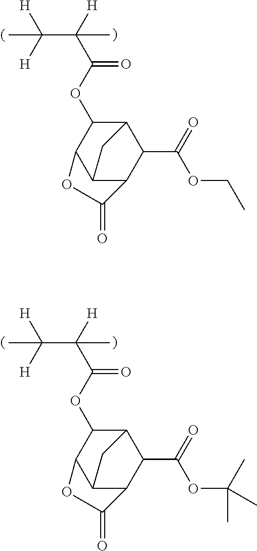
C(C([H])(C(OC1C2C3C(C(C(=O)OC(C)(C)C)C1C3)C(=O)O2)=O)C)([H])([H])C.C(C([H])(C(OC1C2C3C(C(C(=O)OCC)C1C3)C(=O)O2)=O)C)([H])([H])C
